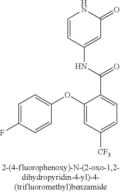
C1=CC(NC(C2=CC=C([CF3])C=C2OC2=CC=C(F)C=C2)=O)=CC(=O)N1
